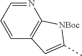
N1=CC=CC2=C1[NBoc]C(C)=C2
